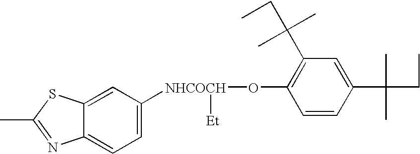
CC1=NC2=CC=C([NHCOCH](OC3=C(C(CC)(C)C)C=C(C(C)(C)CC)C=C3)[Et])C=C2S1
